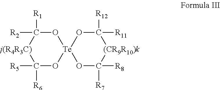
O1C([R2])([R1])[j(R4R3C)]C([R5])([R6])O[Te]12OC([R11])([R12])[(CR9R10)k]C([R8])([R7])O2
